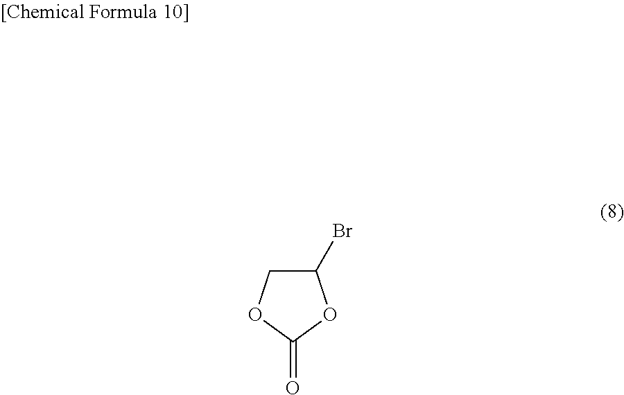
C1(Br)COC(=O)O1
